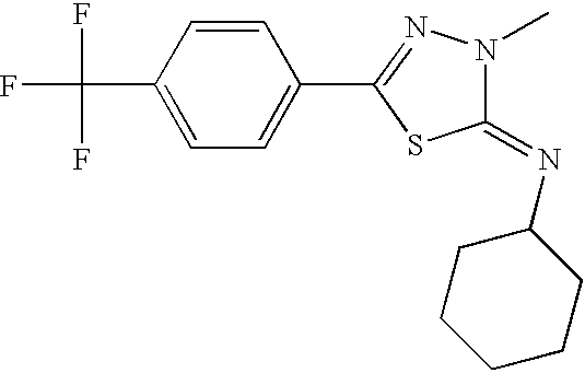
C1=C(C(F)(F)F)C=CC(C2=NN(C)C(=NC3CCCCC3)S2)=C1
